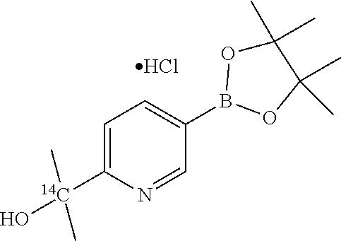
C1=C([14C](O)(C)C)N=CC(B2OC(C)(C)C(C)(C)O2)=C1.Cl
